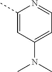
C1(C)=CC(N(C)C)=CC=N1
